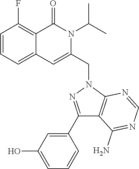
C1=CC=C2C(=C1F)C(=O)N(C(C)C)C(CN1C3=C(C(N)=NC=N3)C(C3=CC(O)=CC=C3)=N1)=C2
